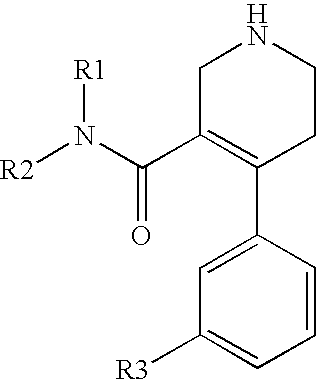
C1C(C(N([R2])[R1])=O)=C(C2=CC([R3])=CC=C2)CCN1
